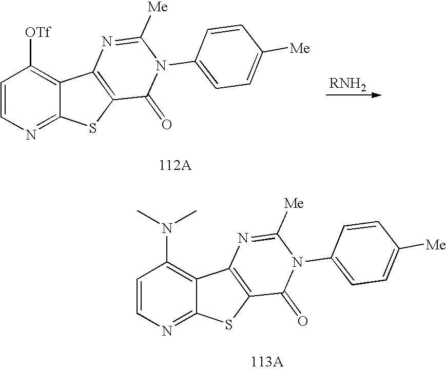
C1=CN=C2C(=C1N(C)C)C1=C(S2)C(=O)N(C2=CC=C([Me])C=C2)C([Me])=N1.C1=CN=C2C(=C1[OTf])C1=C(S2)C(=O)N(C2=CC=C([Me])C=C2)C([Me])=N1.[RNH2]
